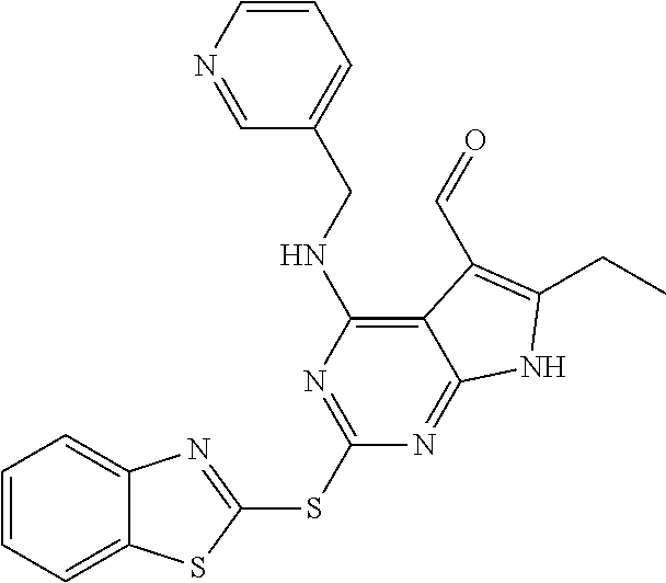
C1=CC=C2C(=C1)N=C(SC1=NC(NCC3=CC=CN=C3)=C3C(=N1)NC(CC)=C3C=O)S2
